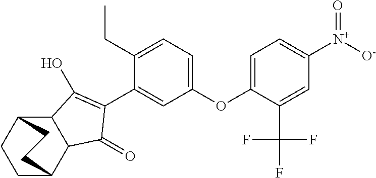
C12C(C3CCC1CC3)C(=O)C(C1=CC(OC3=CC=C([N+]([O-])=O)C=C3C(F)(F)F)=CC=C1CC)=C2O
